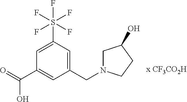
C1=C(S(F)(F)(F)(F)F)C=C(CN2CC(O)CC2)C=C1C(=O)O
